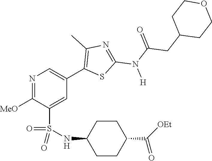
N1=C([OMe])C(S(NC2CCC(C(=O)[OEt])CC2)(=O)=O)=CC(C2=C(C)N=C(N(C(=O)CC3CCOCC3)[H])S2)=C1
